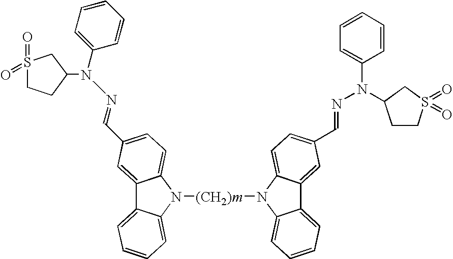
C12=CC(C=NN(C3=CC=CC=C3)C3CS(=O)(=O)CC3)=CC=C1N([(CH2)m]N1C3=CC=CC=C3C3=CC(C=NN(C4=CC=CC=C4)C4CCS(=O)(=O)C4)=CC=C13)C1=CC=CC=C21
